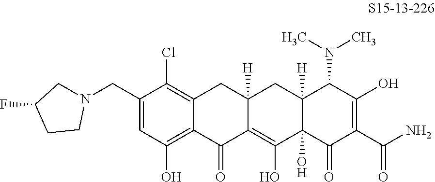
C1(CN2CC(F)CC2)=CC(O)=C2C(=C1Cl)CC1([H])C(=C(O)C3(O)C([H])(C1)C(N(C)C)C(O)=C(C(N)=O)C3=O)C2=O
